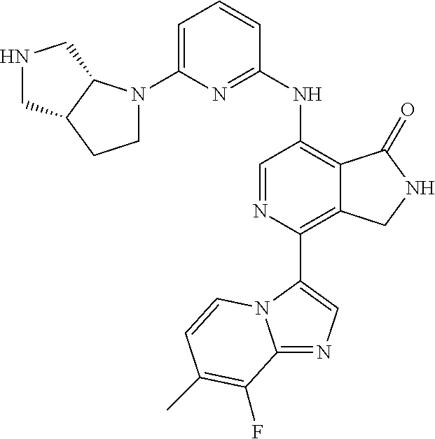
C1=C(N2CCC3C2CNC3)N=C(NC2=C3C(=C(C4=CN=C5N4C=CC(C)=C5F)N=C2)CNC3=O)C=C1
